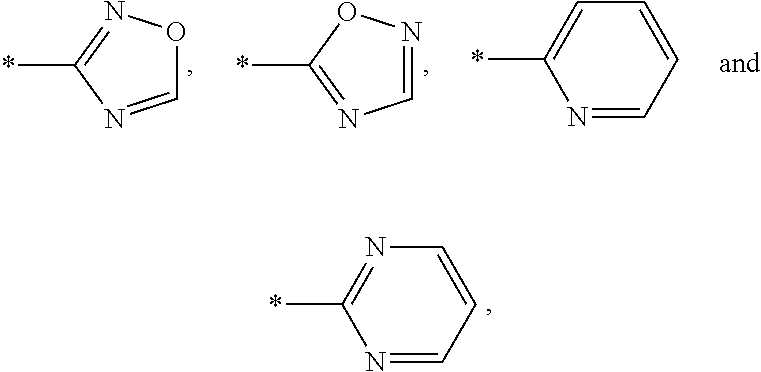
*C1=NOC=N1.*C1=NC=NO1.N1=CC=CC=C1*.N1=CC=CN=C1*
